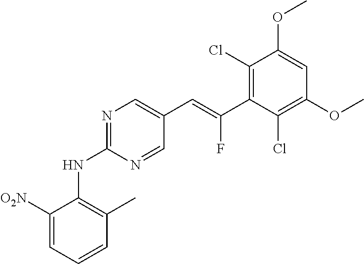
C1(Cl)=C(C(=CC2=CN=C(NC3=C(C)C=CC=C3[O2N])N=C2)F)C(Cl)=C(OC)C=C1OC
